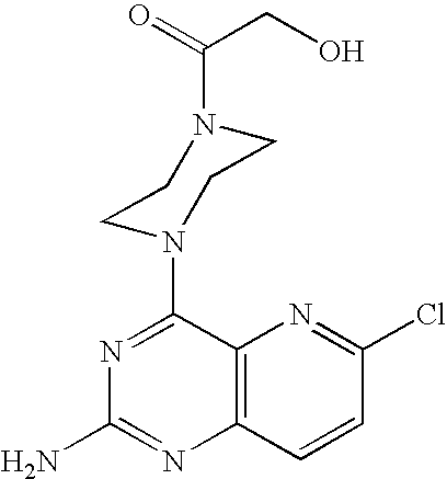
C12=C(C=CC(Cl)=N1)N=C(N)N=C2N1CCN(C(CO)=O)CC1
